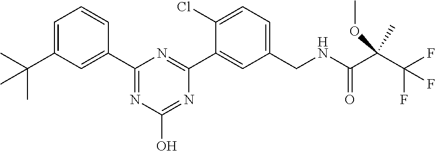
C1=C(C(C)(C)C)C=C(C2=NC(O)=NC(C3=CC(CNC(=O)C(C(F)(F)F)(C)OC)=CC=C3Cl)=N2)C=C1
